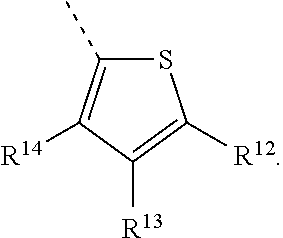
S1C(C)=C([R14])C([R13])=C1[R12]
